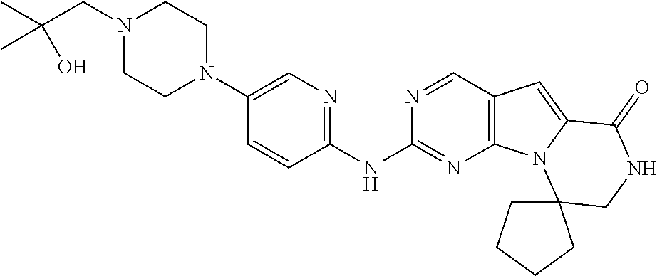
C1=CC(NC2=NC3=C(C=N2)C=C2N3C3(CNC2=O)CCCC3)=NC=C1N1CCN(CC(O)(C)C)CC1
